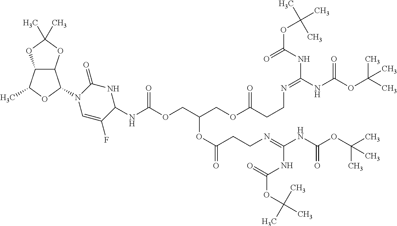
C12C(C(C)OC1N1C=C(F)C(NC(OCC(COC(CCN=C(NC(OC(C)(C)C)=O)NC(OC(C)(C)C)=O)=O)OC(CCN=C(NC(OC(C)(C)C)=O)NC(=O)OC(C)(C)C)=O)=O)NC1=O)OC(C)(C)O2
